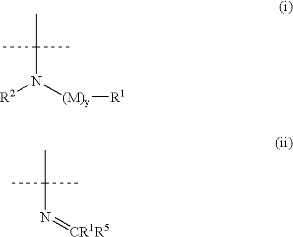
[R2]N([(M)y][R1])C(C)(C)C.N(=[CR1R5])C(C)(C)C
